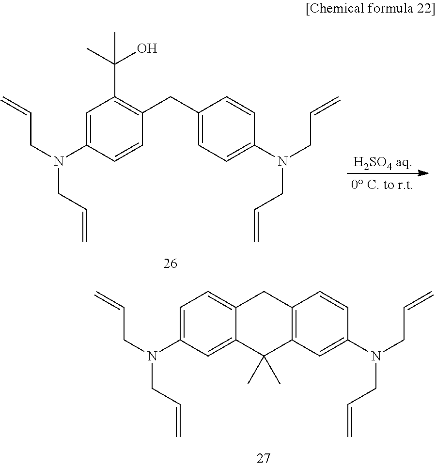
C1=CC2=C(C=C1N(CC=C)CC=C)C(C)(C)C1=CC(N(CC=C)CC=C)=CC=C1C2.[H2SO4 aq].C1=CC(CC2=C(C(C)(O)C)C=C(N(CC=C)CC=C)C=C2)=CC=C1N(CC=C)CC=C
